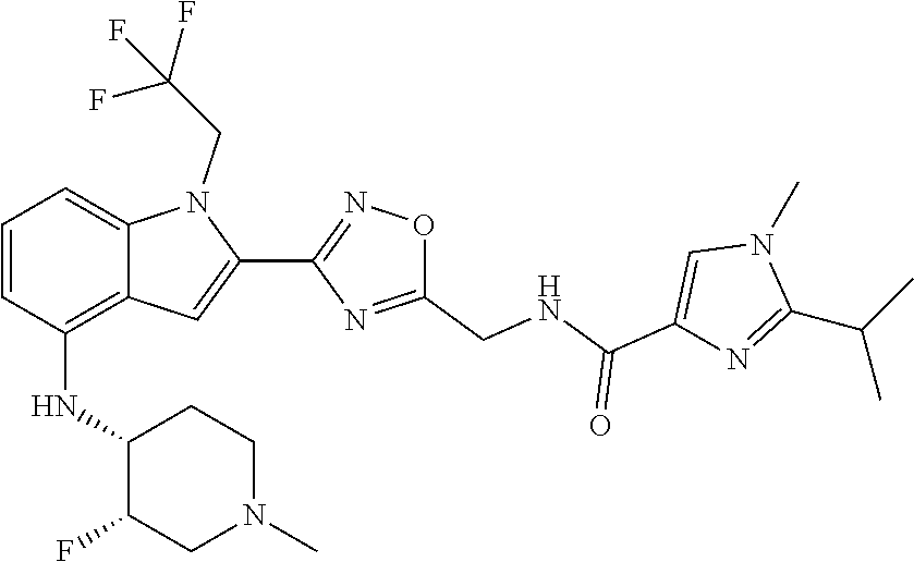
N1(C)C(C(C)C)=NC(C(=O)NCC2=NC(C3=CC4=C(NC5C(F)CN(C)CC5)C=CC=C4N3CC(F)(F)F)=NO2)=C1
